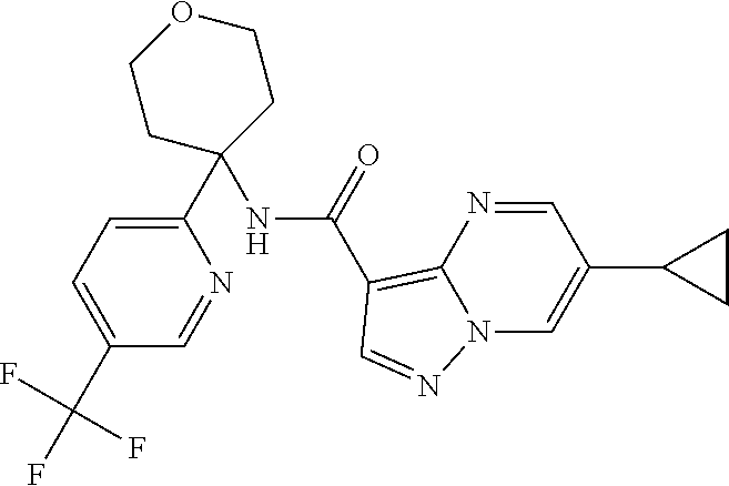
C1(C2=CC=C(C(F)(F)F)C=N2)(NC(C2=C3N=CC(C4CC4)=CN3N=C2)=O)CCOCC1
